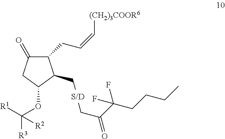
C1(=O)C(CC=C[(CH2)3COOR6])C(CC)C(OC([R3])([R1])[R2])C1.C(CCCC)(F)(F)C(CC)=O
